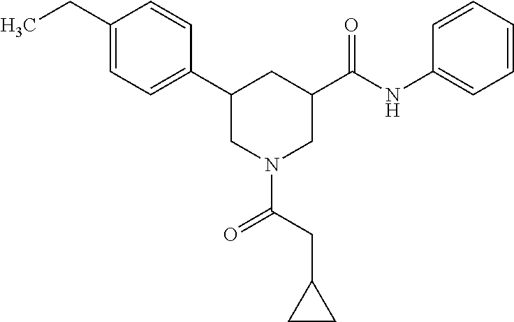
C1(CC)=CC=C(C2CN(C(CC3CC3)=O)CC(C(NC3=CC=CC=C3)=O)C2)C=C1
